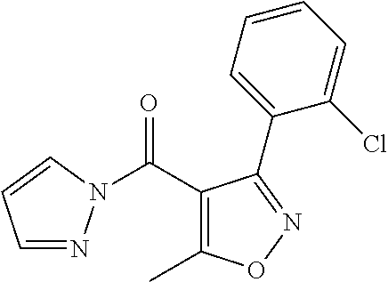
C1=NN(C(C2=C(C)ON=C2C2=CC=CC=C2Cl)=O)C=C1
